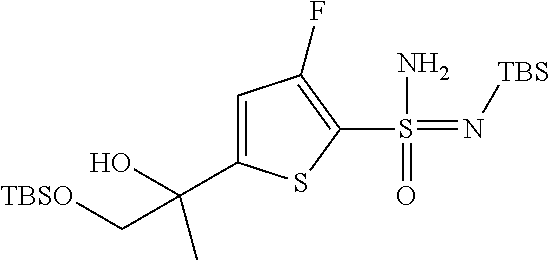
C1=C(C(C[TBSO])(O)C)SC(S(=N[TBS])(N)=O)=C1F
